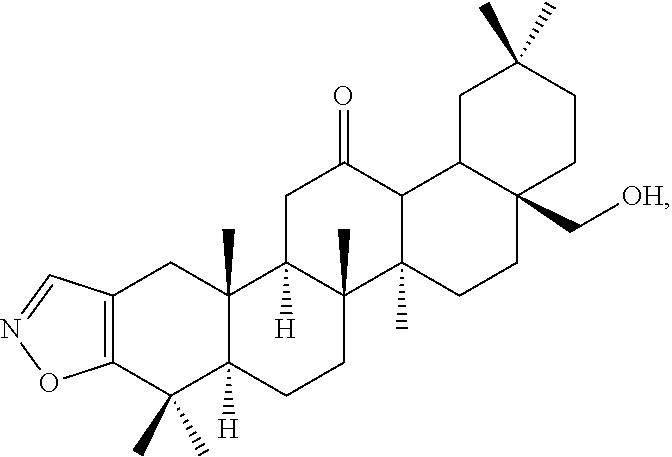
C12=C(C(C)(C)C3([H])C(C)(C1)C1([H])C(C)(CC3)C3(C)CCC4(C[OH])CCC(C)(C)CC4C3C(=O)C1)ON=C2
